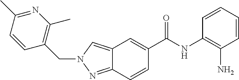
C12=CN(CC3=C(C)N=C(C)C=C3)N=C1C=CC(C(NC1=C(N)C=CC=C1)=O)=C2
